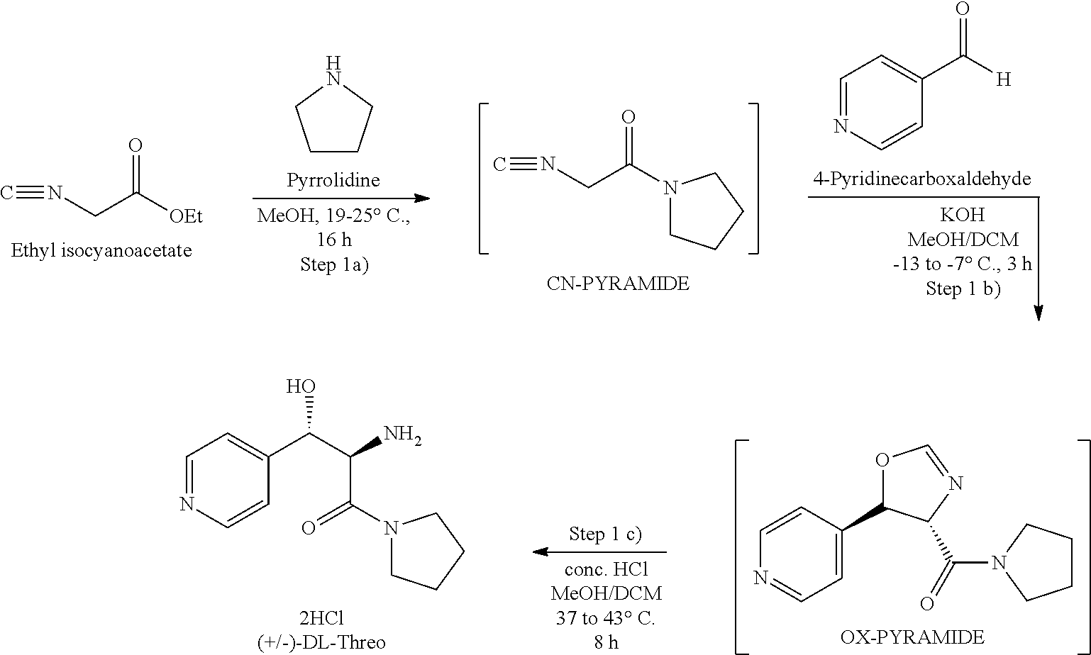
O=C([OEt])CN#C.C1CCNC1.O=C(N1CCCC1)CN#C.C1=NC=CC(C([H])=O)=C1.C1=NC=CC(C(C(C(=O)N2CCCC2)N)O)=C1.C1=C(C2OC=NC2C(=O)N2CCCC2)C=CN=C1
